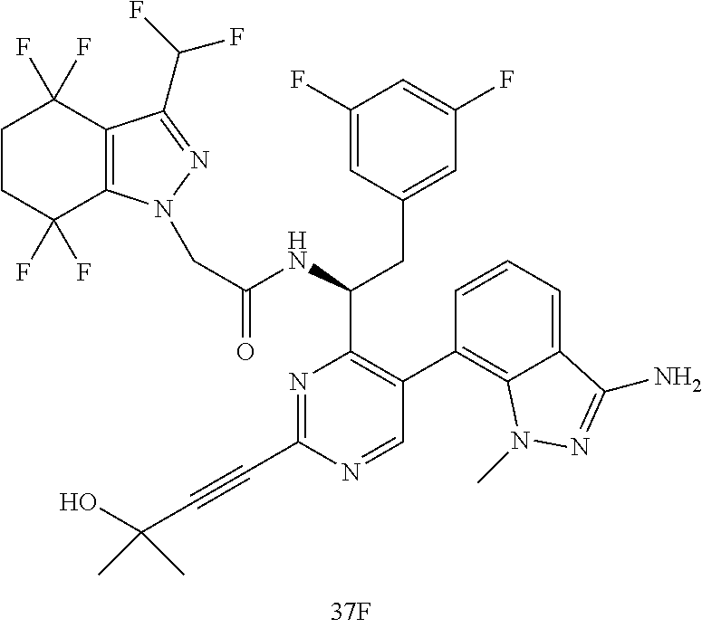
C1(F)=CC(CC(C2=C(C3=C4C(=CC=C3)C(N)=NN4C)C=NC(C#CC(O)(C)C)=N2)NC(CN2C3=C(C(F)(F)CCC3(F)F)C(C(F)F)=N2)=O)=CC(F)=C1
